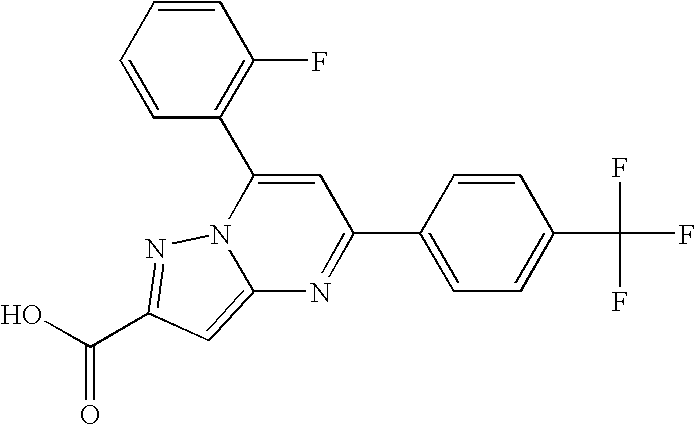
O=C(O)C1=NN2C(=C1)N=C(C1=CC=C(C(F)(F)F)C=C1)C=C2C1=C(F)C=CC=C1
